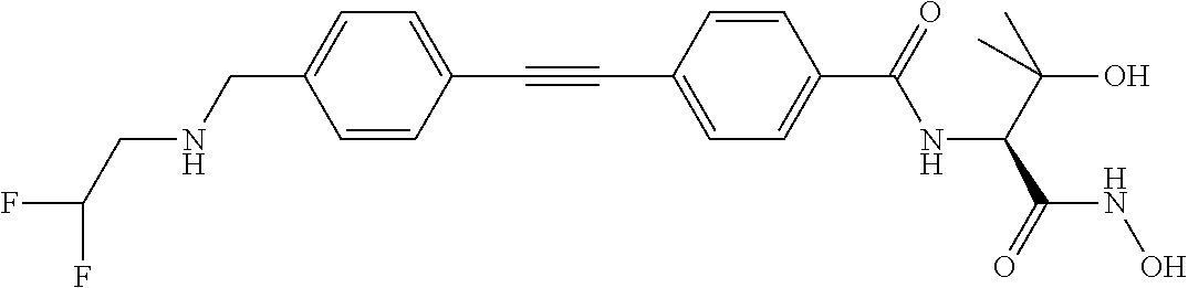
C(C1=CC=C(C(=O)NC(C(C)(O)C)C(=O)NO)C=C1)#CC1=CC=C(CNCC(F)F)C=C1
